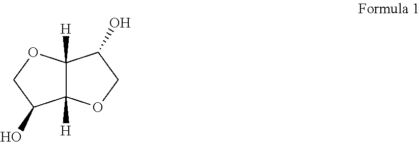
C12([H])C([H])(OCC1O)C(O)CO2
